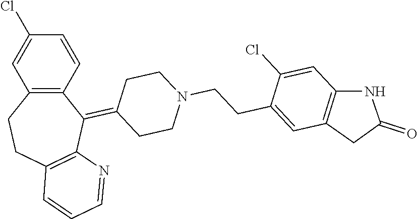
C12=C(C=CC(Cl)=C1)C(=C1CCN(CCC3=CC4=C(C=C3Cl)NC(=O)C4)CC1)C1=C(CC2)C=CC=N1
